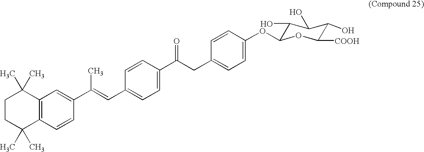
C1CC(C)(C)C2=C(C1(C)C)C=C(C(=CC1=CC=C(C(CC3=CC=C(OC4C(O)C(O)C(O)C([COOH])O4)C=C3)=O)C=C1)C)C=C2
